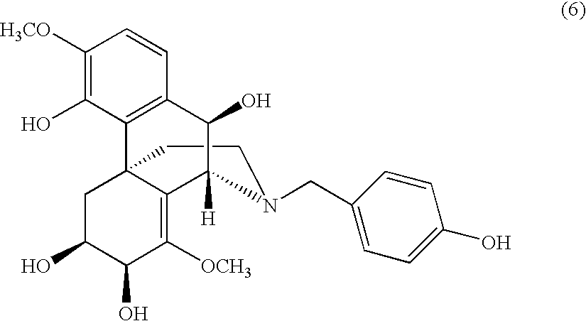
C1C23C4=C(C=CC([H3CO])=C4O)C(O)C([H])(C2=C([OCH3])C(O)C(O)C3)N(CC2=CC=C(O)C=C2)C1
